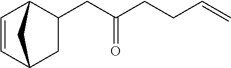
C1(CC(CCC=C)=O)C2C=CC(C1)C2
